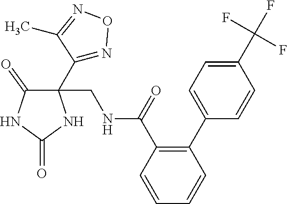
C1(C(F)(F)F)=CC=C(C2=C(C(NCC3(C4=NON=C4C)C(=O)NC(=O)N3)=O)C=CC=C2)C=C1
